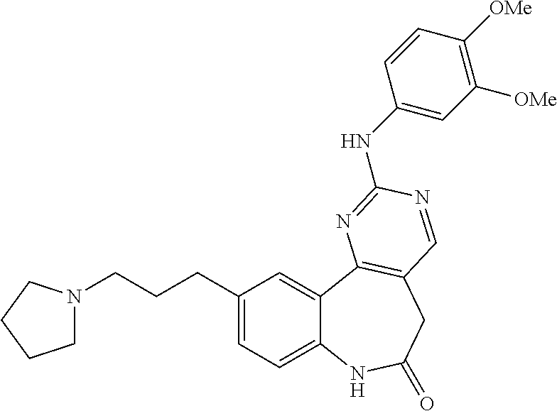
C1=C(CCCN2CCCC2)C=C2C(=C1)NC(=O)CC1=C2N=C(NC2=CC([OMe])=C([OMe])C=C2)N=C1
